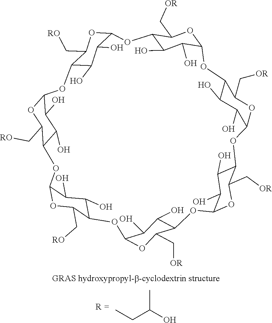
CCC(O)C.C12C(O)C(O)C(OC1C[OR])OC1C(O)C(O)C(OC1C[OR])OC1C(O)C(O)C(OC1C[OR])OC1C(O)C(O)C(OC1C[OR])OC1C(O)C(O)C(OC1C[RO])OC1C(O)C(O)C(OC1C[RO])OC1C(O)C(O)C(O2)OC1C[RO]
